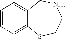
C1=CC=C2C(=C1)C[NH]CCS2
